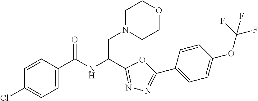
N1=C(C(NC(C2=CC=C(Cl)C=C2)=O)CN2CCOCC2)OC(C2=CC=C(OC(F)(F)F)C=C2)=N1
